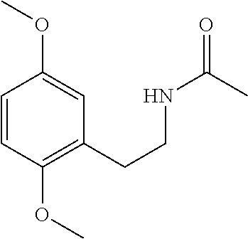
C1=CC(OC)=C(CCNC(=O)C)C=C1OC
